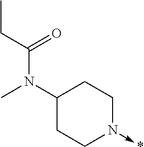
C1(N(C(CC)=O)C)CCN(->*)CC1
